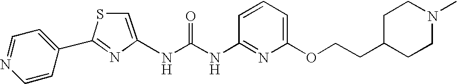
N1=C(C2=CC=NC=C2)SC=C1NC(NC1=NC(OCCC2CCN(C)CC2)=CC=C1)=O
